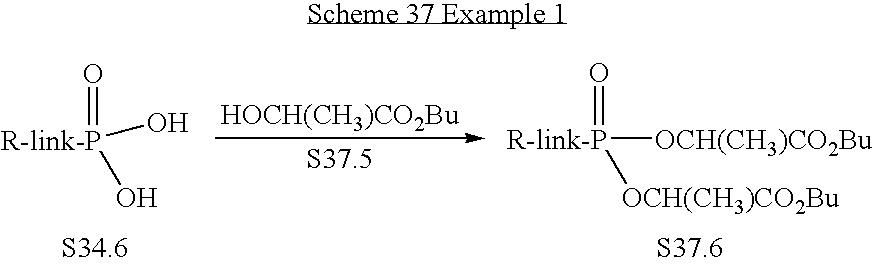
[HOCH(CH3)CO2Bu].[S37.5].[R-link-P](=O)(O)O.[R-link-P](=O)([OCH(CH3)CO2Bu])[OCH(CH3)CO2Bu]
